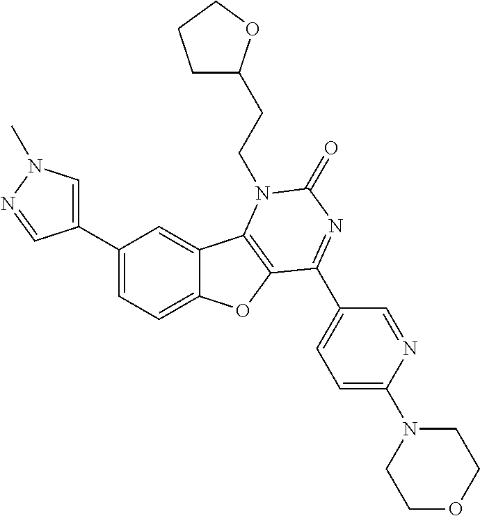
C1(C2=CC=C3C(=C2)C2=C(O3)C(C3=CC=C(N4CCOCC4)N=C3)=NC(=O)N2CCC2CCCO2)=CN(C)N=C1
